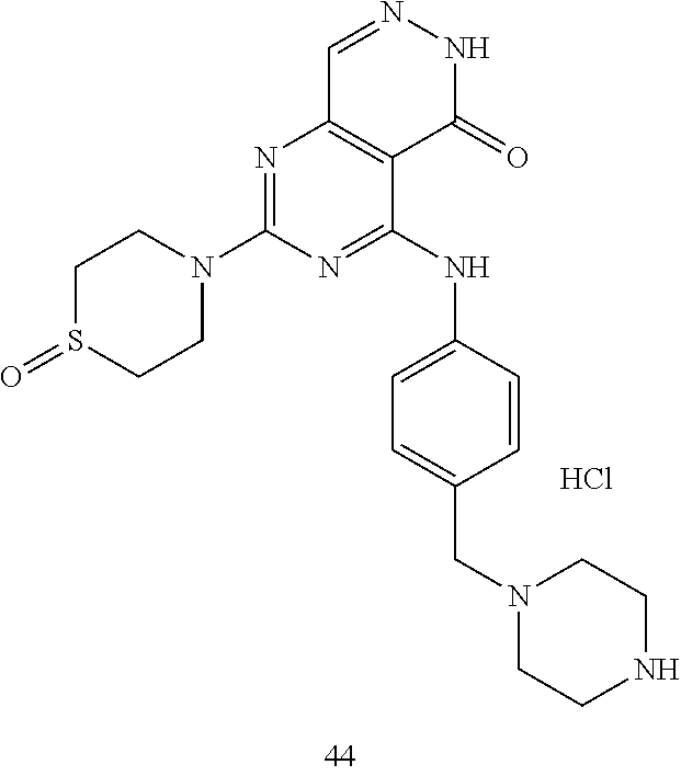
C1=NNC(=O)C2=C1N=C(N1CCS(=O)CC1)N=C2NC1=CC=C(CN2CCNCC2)C=C1.Cl
